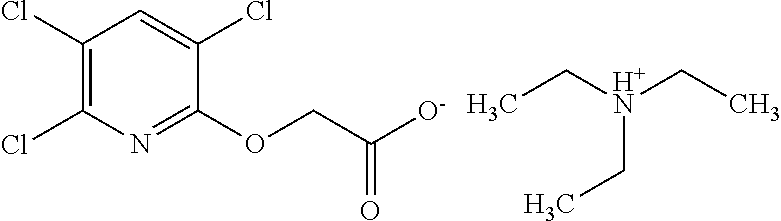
C1(Cl)=C(Cl)N=C(OCC([O-])=O)C(Cl)=C1.CC[H+N](CC)CC
